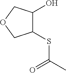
C1(SC(C)=O)C(O)COC1
